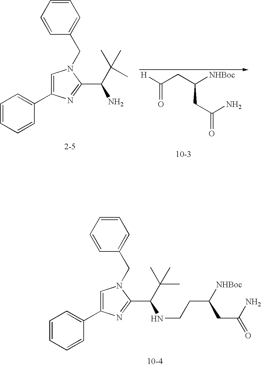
C1=CC=CC(C2=CN(CC3=CC=CC=C3)C(C(N)C(C)(C)C)=N2)=C1.[H]C(CC([NHBoc])CC(N)=O)=O.C1=CC=CC(C2=CN(CC3=CC=CC=C3)C(C(NCCC([NHBoc])CC(N)=O)C(C)(C)C)=N2)=C1
